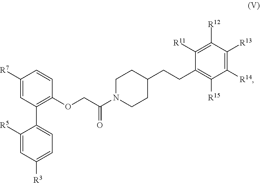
C1([R7])=CC(C2=CC=C([R3])C=C2[R5])=C(OCC(=O)N2CCC(CCC3=C([R15])C([R14])=C([R13])C([R12])=C3[R11])CC2)C=C1
